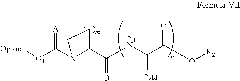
[O1]([Opioid])C(N1C(C([R1N]C(C(O[R2])=O)[RAA])=O)CC1)=[A]
